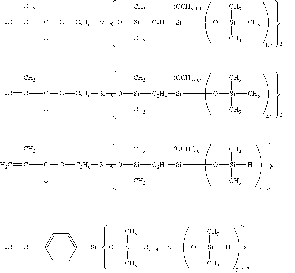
C=C(C(O[C3H6][Si]O[Si]([C2H4][Si](O[Si](C)(C)C)[(OCH3)0.5])(C)C)=O)C.C=C(C(O[C3H6][Si]O[Si]([C2H4][Si](O[Si]([H])(C)C)[(OCH3)0.5])(C)C)=O)C.C=C(C(O[C3H6][Si]O[Si]([C2H4][Si](O[Si](C)(C)C)[(OCH3)1.1])(C)C)=O)C.C=CC1=CC=C([Si]O[Si]([C2H4][Si]O[Si]([H])(C)C)(C)C)C=C1
